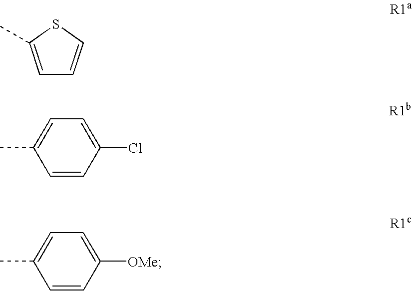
C1=C(C)SC=C1.C1=CC(Cl)=CC=C1C.C1=CC([OMe])=CC=C1C
